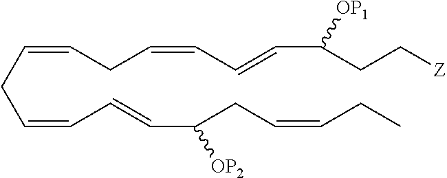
C(=CCC=CC=CC(CC=CCC)[OP2])CC=CC=CC(CC[Z])[OP1]
